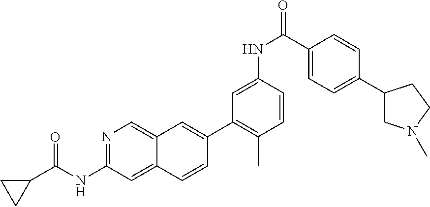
N1=C(NC(C2CC2)=O)C=C2C(=C1)C=C(C1=C(C)C=CC(NC(C3=CC=C(C4CN(C)CC4)C=C3)=O)=C1)C=C2
